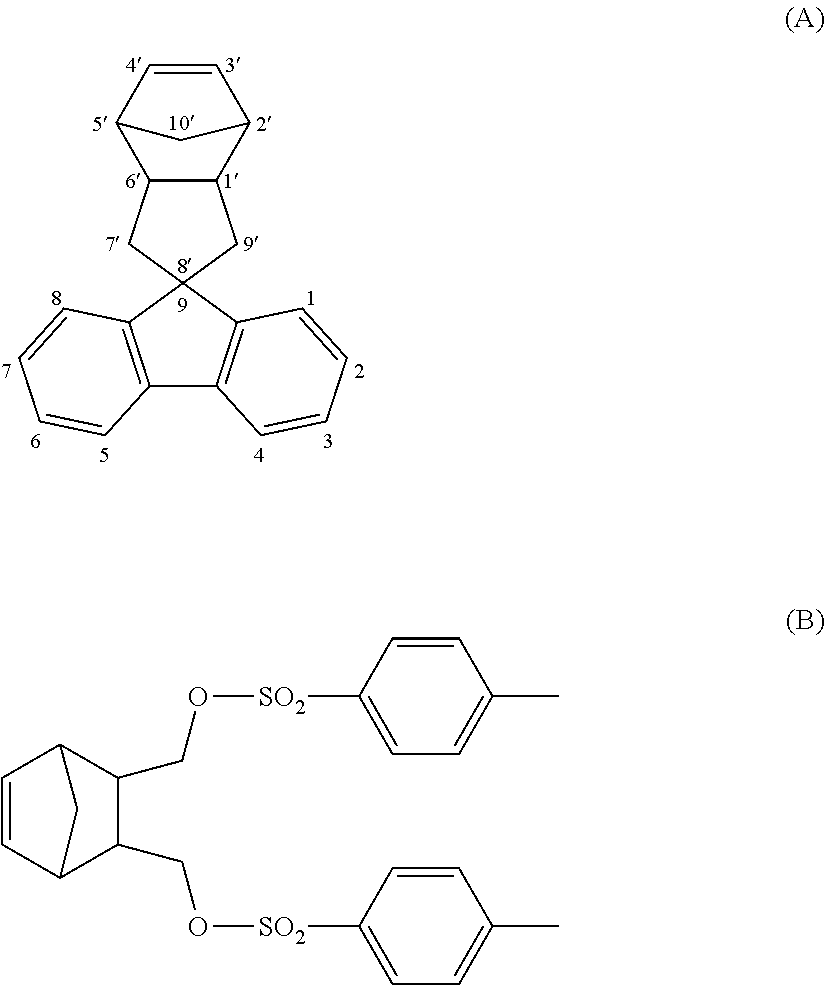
C1=CC2C3C(C1C2)CC1(C3)C2=C(C3=C1C=CC=C3)C=CC=C2.C1=CC2CC1C(CO[SO2]C1=CC=C(C)C=C1)C2CO[SO2]C1=CC=C(C)C=C1
